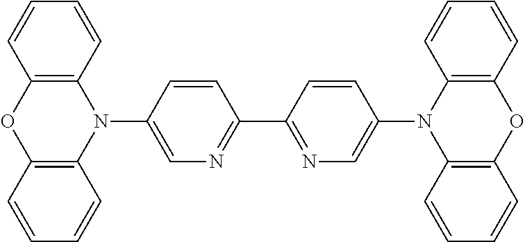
C1=CC(N2C3=C(OC4=C2C=CC=C4)C=CC=C3)=CN=C1C1=NC=C(N2C3=C(OC4=C2C=CC=C4)C=CC=C3)C=C1
